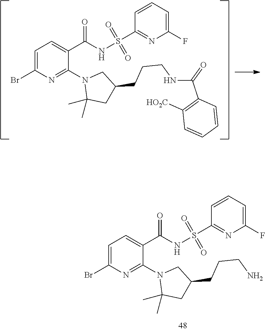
C1=C(Br)N=C(N2C(C)(C)CC(CCCN)C2)C(C(=O)NS(C2=NC(F)=CC=C2)(=O)=O)=C1.C1=C(Br)N=C(N2C(C)(C)CC(CCCNC(C3=C([HO2C])C=CC=C3)=O)C2)C(C(=O)NS(C2=NC(F)=CC=C2)(=O)=O)=C1
